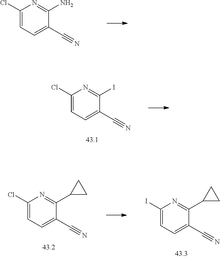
C1(C#N)=CC=C(Cl)N=C1N.C1(C#N)=CC=C(Cl)N=C1I.C1(C#N)=CC=C(I)N=C1C1CC1.C1(C#N)=CC=C(Cl)N=C1C1CC1
